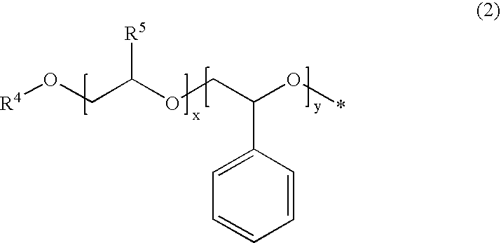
[R4]OCC(OCC(O*)C1=CC=CC=C1)[R5]
